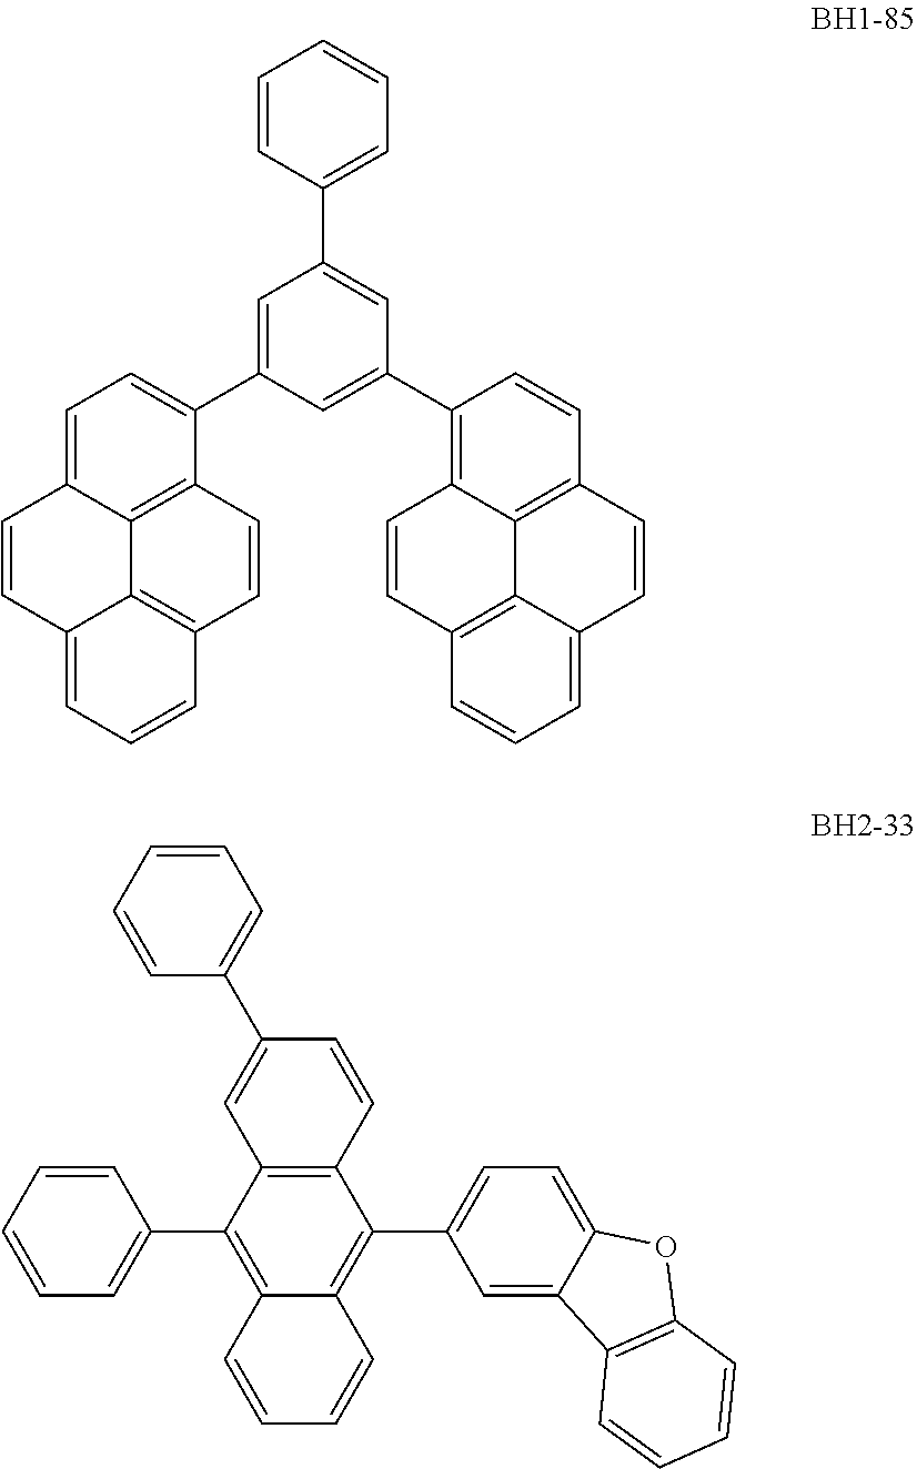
C1=CC2=CC=CC3=C2C2=C(C=C3)C(C3=CC(C4=CC=CC=C4)=CC(C4=C5C6=C(C=C4)C=CC4=CC=CC(=C64)C=C5)=C3)=CC=C12.C1=CC2=C(C=C1C1=CC=CC=C1)C(C1=CC=CC=C1)=C1C(=C2C2=CC=C3C(=C2)C2=C(O3)C=CC=C2)C=CC=C1
